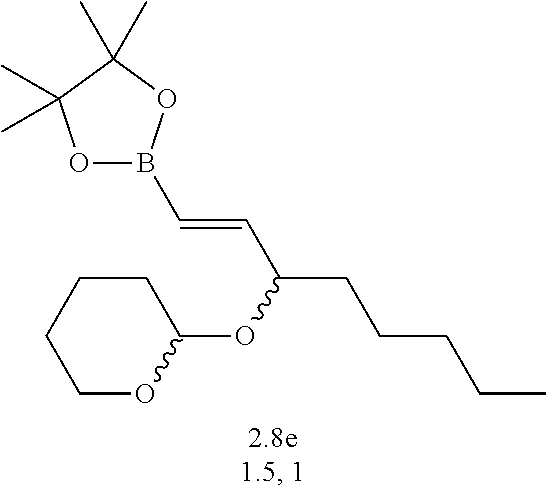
B1(C=CC(CCCCC)OC2CCCCO2)OC(C)(C)C(C)(C)O1
